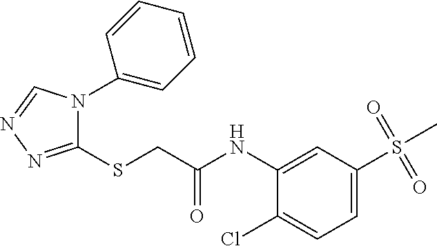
C1(SCC(NC2=CC(S(C)(=O)=O)=CC=C2Cl)=O)=NN=CN1C1=CC=CC=C1
